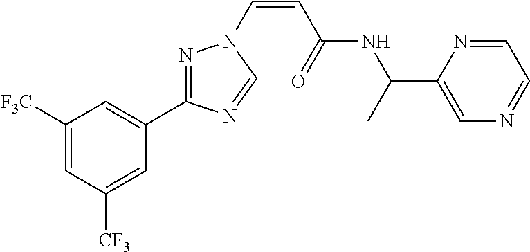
C1([F3C])=CC([CF3])=CC(C2=NN(C=CC(=O)NC(C3=CN=CC=N3)C)C=N2)=C1
